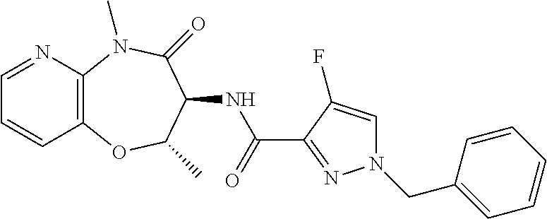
C1=NC2=C(C=C1)OC(C)C(NC(C1=NN(CC3=CC=CC=C3)C=C1F)=O)C(=O)N2C
